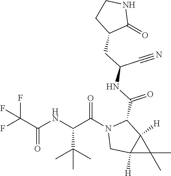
FC(C(NC(C(N1CC2([H])C([H])(C1C(NC(CC1C(=O)NCC1)C#N)=O)C2(C)C)=O)C(C)(C)C)=O)(F)F
